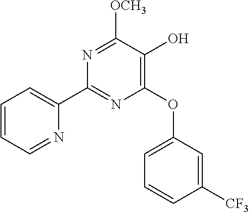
C1=CC=NC(C2=NC(OC3=CC=CC([CF3])=C3)=C(O)C([OCH3])=N2)=C1
